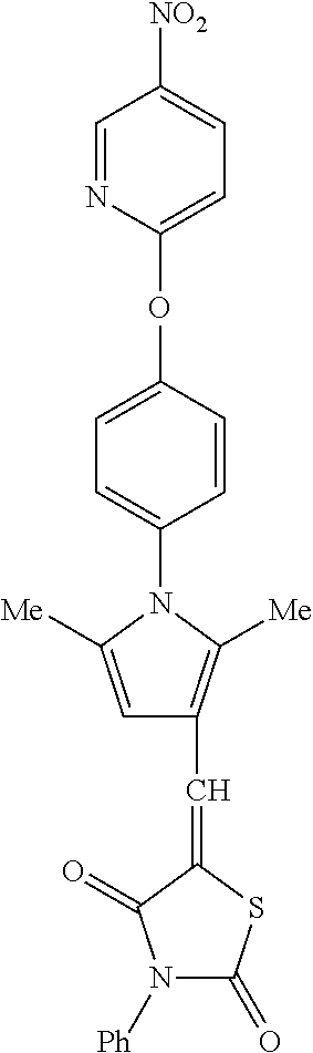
C1=C(OC2=CC=C([NO2])C=N2)C=CC(N2C([Me])=CC(C=C3SC(=O)N([Ph])C3=O)=C2[Me])=C1
